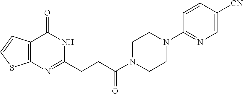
C12=C(N=C(CCC(N3CCN(C4=NC=C([CN])C=C4)CC3)=O)NC1=O)SC=C2
